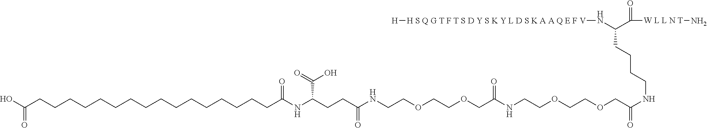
C(NC(COCCOCCNC(COCCOCCNC(CCC(NC(CCCCCCCCCCCCCCCCC(O)=O)=O)C(O)=O)=O)=O)=O)CCCC(N[H S Q G T F T S D Y S K Y L D S K A A Q E F V][H])C([W L L N T]N)=O
